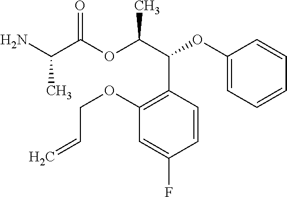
CC(C(=O)OC(C(C1=C(OCC=C)C=C(F)C=C1)OC1=CC=CC=C1)C)N
